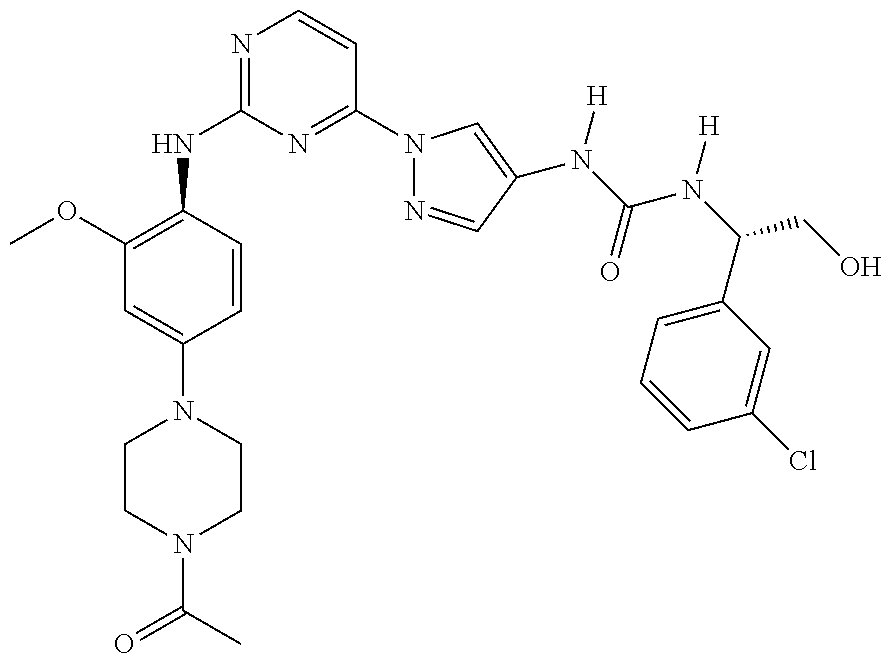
C1(NC2=NC=CC(N3N=CC(N(C(=O)N(C(C4=CC=CC(Cl)=C4)CO)[H])[H])=C3)=N2)=C(OC)C=C(N2CCN(C(=O)C)CC2)C=C1
